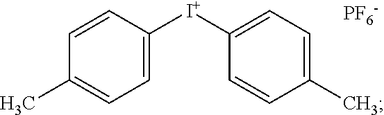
C1=CC([I+]C2=CC=C(C)C=C2)=CC=C1C.[PF6-]
